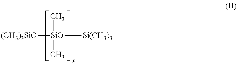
[(CH3)3SiO][SiO](C)(C)[Si(CH3)3]
